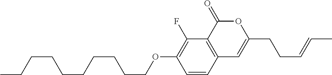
C1=CC2=C(C(F)=C1OCCCCCCCCCC)C(=O)OC(CCC=CC)=C2
